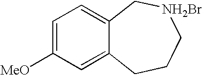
C1=C([MeO])C=C2C(=C1)C[NH2Br]CCC2
